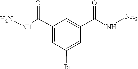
N(N)C(C1=CC(C(NN)=O)=CC(Br)=C1)=O
